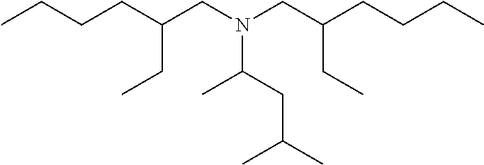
CCCCC(CN(CC(CCCC)CC)C(CC(C)C)C)CC
